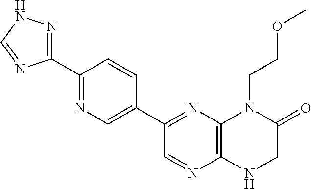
C12=C(N=C(C3=CN=C(C4=NNC=N4)C=C3)C=N1)N(CCOC)C(=O)CN2
